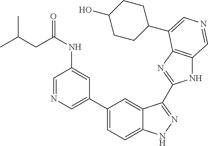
C1(C2=CN=CC(NC(=O)CC(C)C)=C2)=CC=C2C(=C1)C(C1=NC3=C(N1)C=NC=C3C1CCC(O)CC1)=NN2
